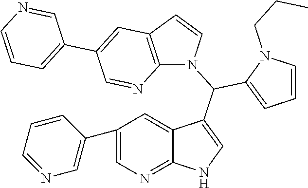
C1(C2=CN=CC=C2)=CN=C2C(=C1)C(C(C1=CC=CN1CCC)N1C3=C(C=C1)C=C(C1=CC=CN=C1)C=N3)=CN2
